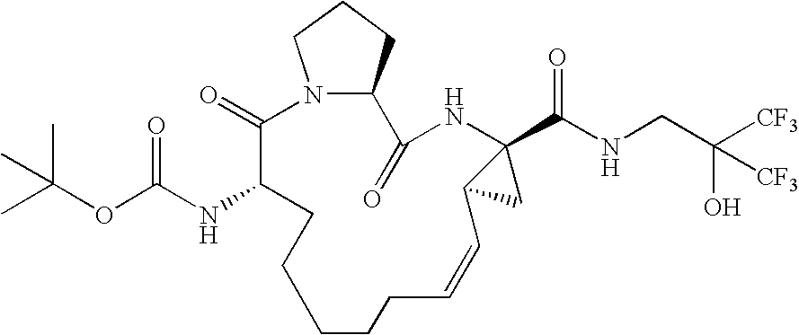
N12C(CCC1)C(=O)NC1(C(NCC(O)([CF3])[CF3])=O)C(C1)C=CCCCCCC(NC(OC(C)(C)C)=O)C2=O
